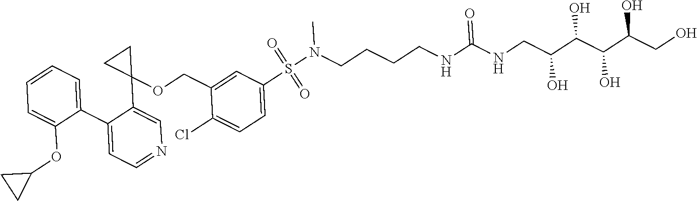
C1(C2=CC=NC=C2C2(OCC3=CC(S(N(CCCCNC(NCC(C(C(C(CO)O)O)O)O)=O)C)(=O)=O)=CC=C3Cl)CC2)=CC=CC=C1OC1CC1
